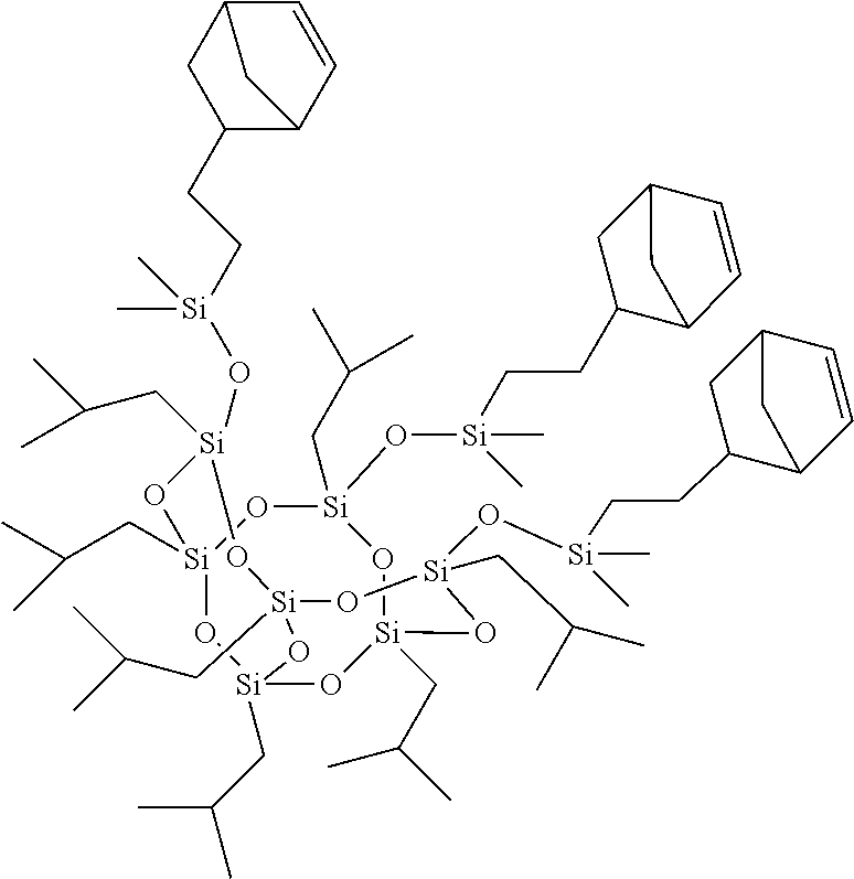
O1[Si](O[Si](C)(C)CCC2C3C=CC(C2)C3)(CC(C)C)O[Si]2(CC(C)C)O[Si]3(CC(C)C)O[Si]1(CC(C)C)O[Si](O[Si](C)(C)CCC1C4C=CC(C1)C4)(CC(C)C)O[Si](CC(C)C)(O[Si](O[Si](C)(C)CCC1C4C=CC(C1)C4)(CC(C)C)O2)O3
